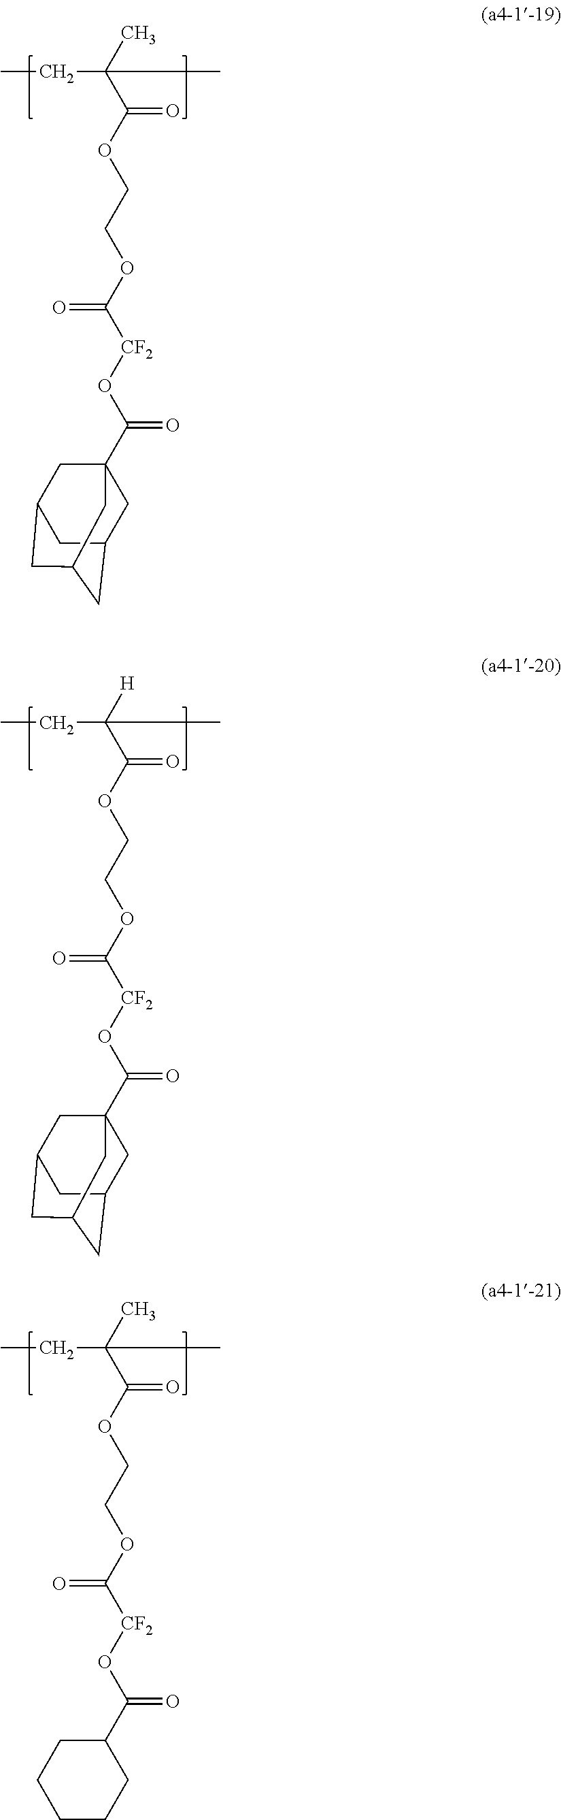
CCC(C(OCCOC(=O)[CF2]OC(C12CC3CC(CC(C1)C3)C2)=O)=O)([H])C.CCC(C(OCCOC(=O)[CF2]OC(C12CC3CC(CC(C1)C3)C2)=O)=O)(C)C.CCC(C(OCCOC(=O)[CF2]OC(C1CCCCC1)=O)=O)(C)C
